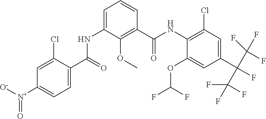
C1(OC(F)F)=CC(C(F)(C(F)(F)F)C(F)(F)F)=CC(Cl)=C1NC(C1=C(OC)C(NC(C2=CC=C([N+]([O-])=O)C=C2Cl)=O)=CC=C1)=O
